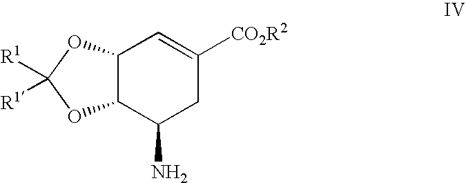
C12C(C(N)CC([CO2R2])=C1)OC([R1])([R1])O2
